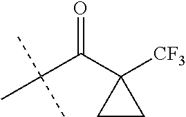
C1CC1([CF3])C(C(C)(C)C)=O
